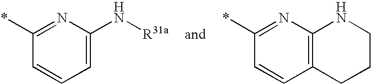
C1=C(N[R31a])N=C(*)C=C1.C12=C(N=C(*)C=C1)NCCC2
